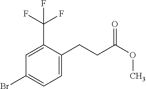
C1=C(C(F)(F)F)C(CCC(=O)OC)=CC=C1Br
